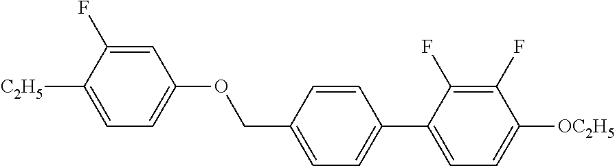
C1=C(F)C([C2H5])=CC=C1OCC1=CC=C(C2=CC=C([OC2H5])C(F)=C2F)C=C1
